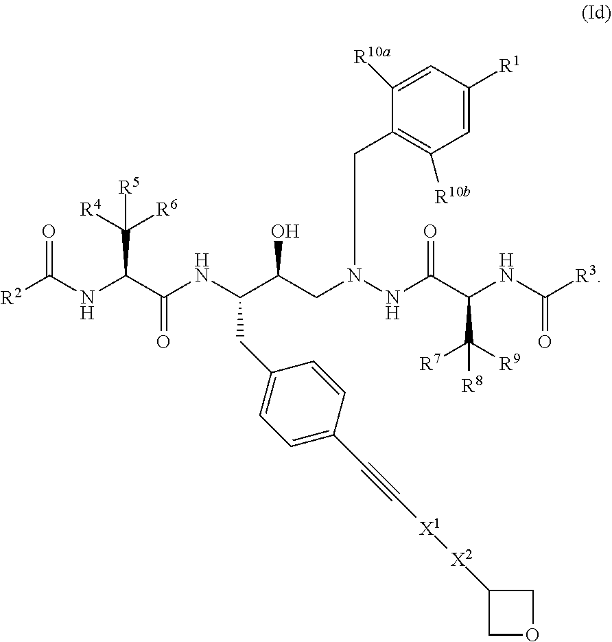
[R2]C(NC(C(NC(C(CN(NC(C(NC([R3])=O)C([R9])([R7])[R8])=O)CC1=C([R10b])C=C([R1])C=C1[R10a])O)CC1=CC=C(C#C[X1][X2]C2COC2)C=C1)=O)C([R4])([R6])[R5])=O
